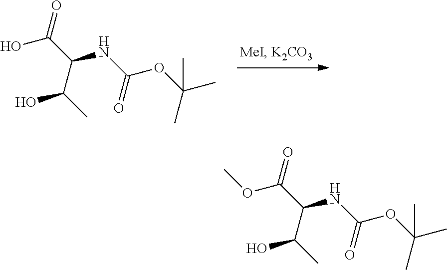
OC(C(NC(OC(C)(C)C)=O)C(C)O)=O.O(C(C(NC(OC(C)(C)C)=O)C(C)O)=O)C
